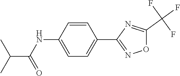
C1=C(NC(C(C)C)=O)C=CC(C2=NOC(C(F)(F)F)=N2)=C1
